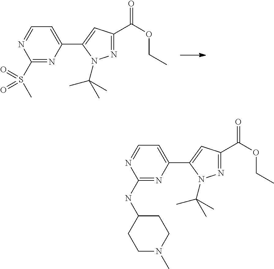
N1=C(C(OCC)=O)C=C(C2=CC=NC(S(C)(=O)=O)=N2)N1C(C)(C)C.N1=C(C(OCC)=O)C=C(C2=CC=NC(NC3CCN(C)CC3)=N2)N1C(C)(C)C
